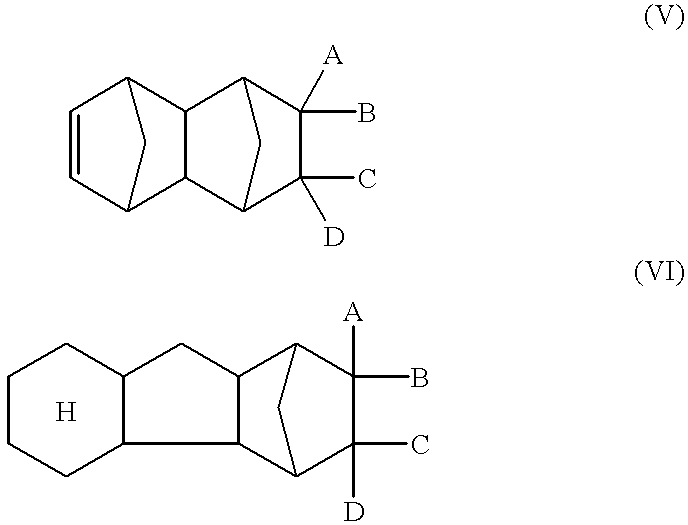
C1=CC2C3C(C1C2)C1C(B)([A])C(C)([D])C3C1.C1CCC2C(C1)CC1C2C2C(C)([D])C([A])(B)C1C2.[H]
